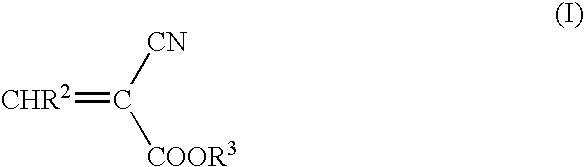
[CHR2]=C([CN])[COOR3]
